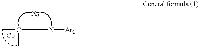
CC(N[Ar2])C
